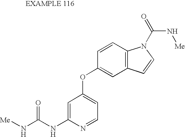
C1=C(NC(N[Me])=O)N=CC=C1OC1=CC2=C(C=C1)N(C(=O)N[Me])C=C2
